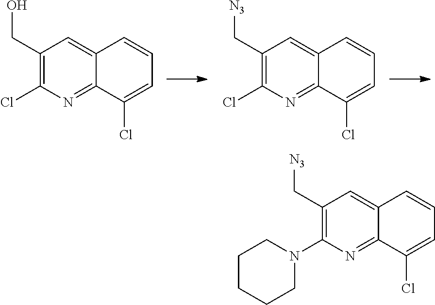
C1(CO)=C(Cl)N=C2C(=C1)C=CC=C2Cl.C1(C[N3])=C(Cl)N=C2C(=C1)C=CC=C2Cl.C1(C[N3])=C(N2CCCCC2)N=C2C(=C1)C=CC=C2Cl
